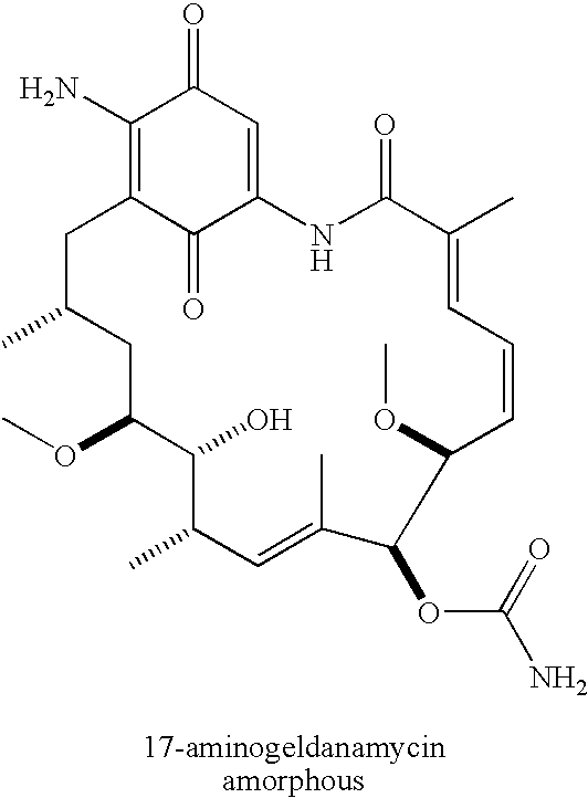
C1(N)=C2C(=O)C(=CC1=O)NC(=O)C(C)=CC=CC(OC)C(OC(N)=O)C(C)=CC(C)C(O)C(OC)CC(C)C2
